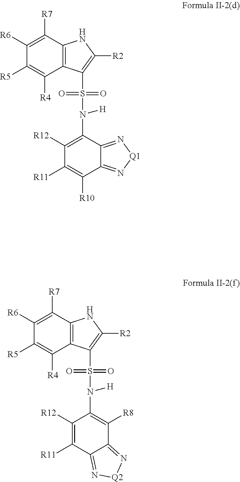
C1([R6])=C([R7])C2=C(C([R4])=C1[R5])C(S(N(C1=C([R12])C([R11])=C([R10])C3=N[Q1]N=C13)[H])(=O)=O)=C([R2])N2.C1([R6])=C([R7])C2=C(C([R4])=C1[R5])C(S(N(C1=C([R8])C3=N[Q2]N=C3C([R11])=C1[R12])[H])(=O)=O)=C([R2])N2
